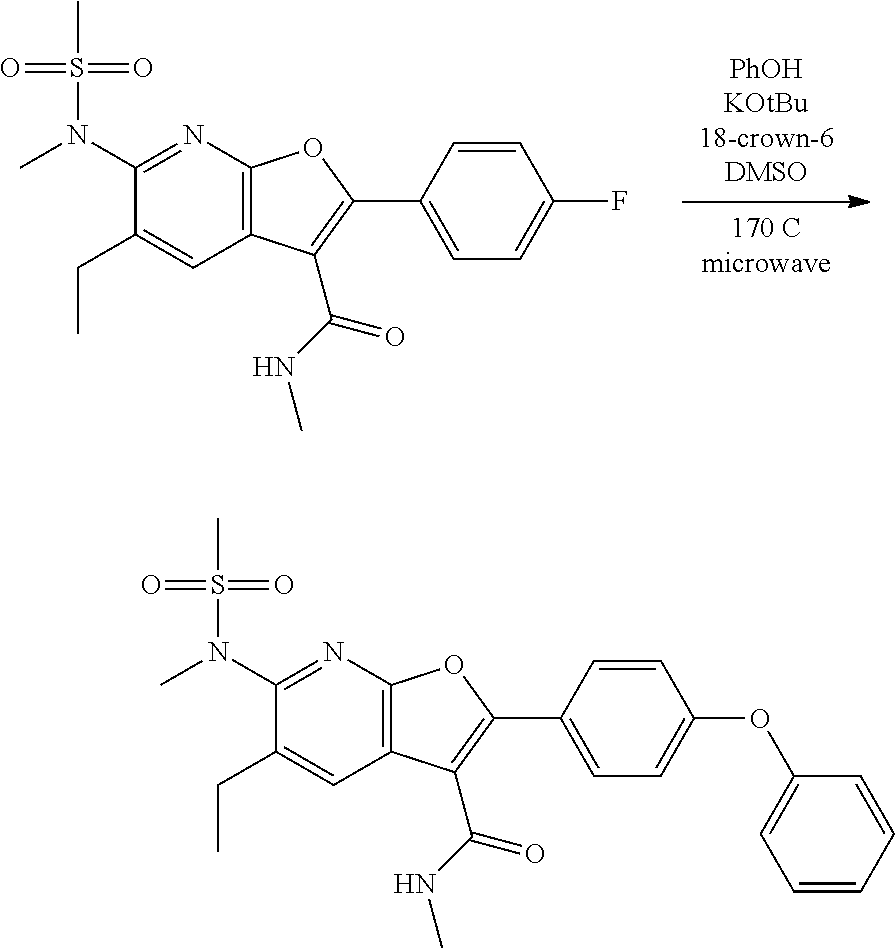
CS(=O)(=O)N(C1=NC2=C(C=C1CC)C(C(=O)NC)=C(C1=CC=C(F)C=C1)O2)C.CS(=O)(=O)N(C1=NC2=C(C=C1CC)C(C(=O)NC)=C(C1=CC=C(OC3=CC=CC=C3)C=C1)O2)C
